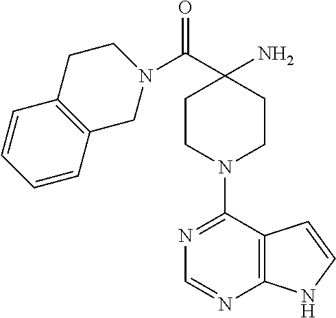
C12=C(C(N3CCC(N)(C(N4CCC5=C(C4)C=CC=C5)=O)CC3)=NC=N1)C=CN2
